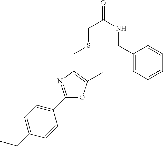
C1(C2=CC=C(CC)C=C2)=NC(CSCC(=O)NCC2=CC=CC=C2)=C(C)O1
